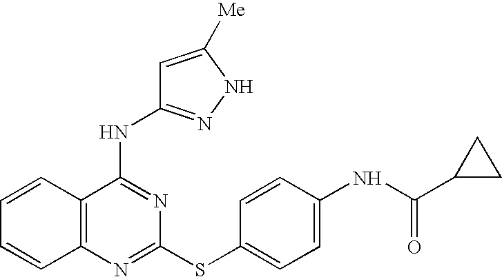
C1=CC2=C(C=C1)N=C(SC1=CC=C(NC(C3CC3)=O)C=C1)N=C2NC1=NNC([Me])=C1
